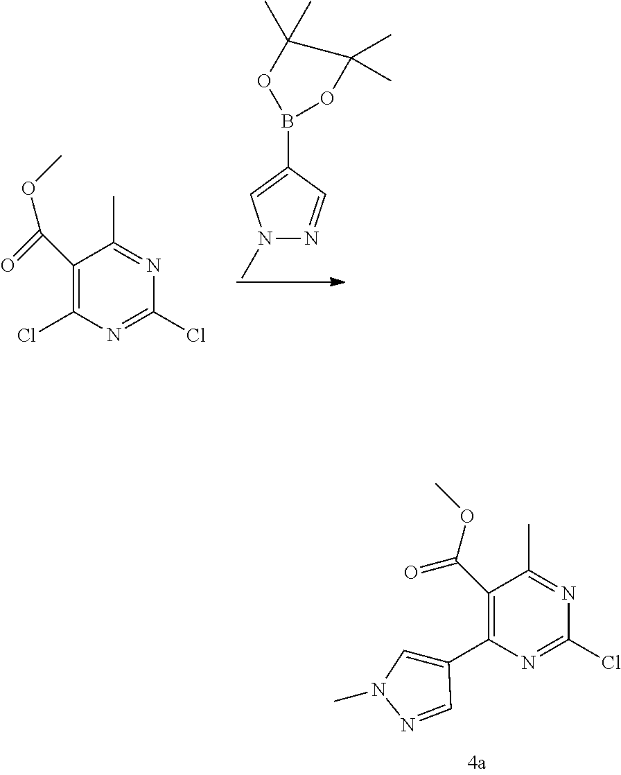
C1(C(OC)=O)=C(Cl)N=C(Cl)N=C1C.N1(C)N=CC(B2OC(C)(C)C(C)(C)O2)=C1.C1(C(OC)=O)=C(C2=CN(C)N=C2)N=C(Cl)N=C1C
